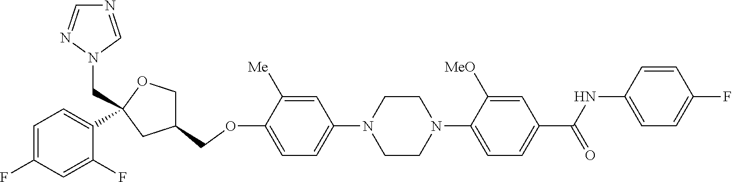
C1=C([Me])C(OCC2COC(CN3C=NC=N3)(C3=CC=C(F)C=C3F)C2)=CC=C1N1CCN(C2=CC=C(C(NC3=CC=C(F)C=C3)=O)C=C2[MeO])CC1
